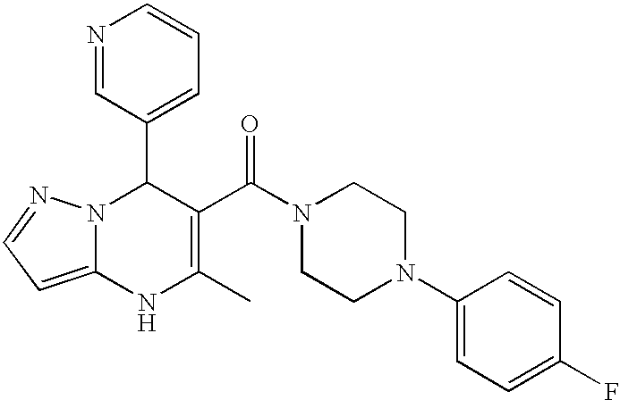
N1=CC(C2N3C(=CC=N3)NC(C)=C2C(N2CCN(C3=CC=C(F)C=C3)CC2)=O)=CC=C1
